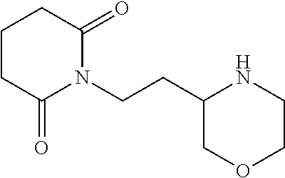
C1(CCN2C(=O)CCCC2=O)COCCN1
